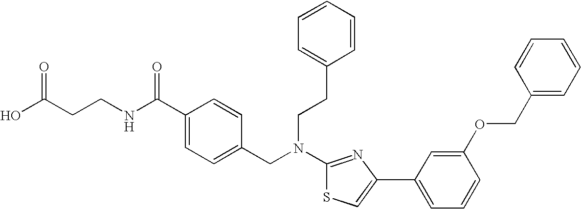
N(C1=NC(C2=CC=CC(OCC3=CC=CC=C3)=C2)=CS1)(CC1=CC=C(C(NCCC(O)=O)=O)C=C1)CCC1=CC=CC=C1
